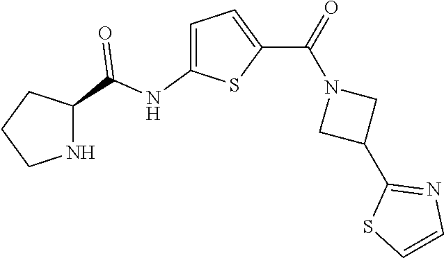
C1CNC(C(NC2=CC=C(C(=O)N3CC(C4=NC=CS4)C3)S2)=O)C1
